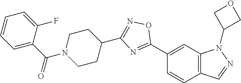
C1(C2=NC(C3CCN(C(C4=CC=CC=C4F)=O)CC3)=NO2)=CC2=C(C=C1)C=NN2C1COC1
